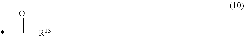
*C(=O)[R13]
